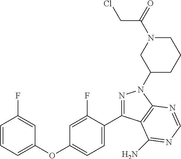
C1(OC2=CC=C(C3=NN(C4CCCN(C(=O)CCl)C4)C4=C3C(N)=NC=N4)C(F)=C2)=CC=CC(F)=C1
